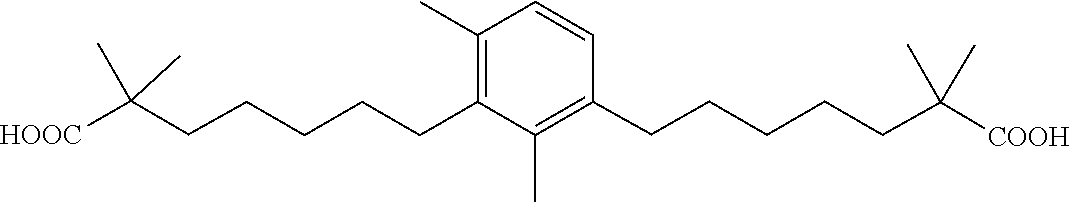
C1=CC(CCCCCC(C)(C)[COOH])=C(C)C(CCCCCC(C)(C)[HOOC])=C1C
